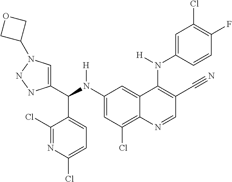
C1(N(C(C2=CN(C3COC3)NN2)C2=CC=C(Cl)N=C2Cl)[H])=CC(Cl)=C2C(=C1)C(N(C1=CC(Cl)=C(F)C=C1)[H])=C(C#N)C=N2
